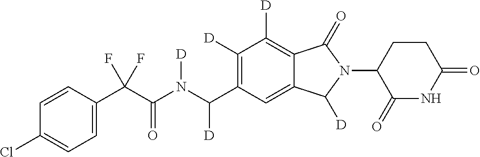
C1=CC(C(C(N(C(C2=C([D])C([D])=C3C(=C2)C([D])N(C2C(=O)NC(=O)CC2)C3=O)[D])[D])=O)(F)F)=CC=C1Cl
